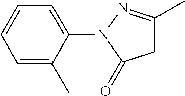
C1=C(N2C(=O)CC(C)=N2)C(C)=CC=C1
